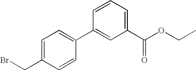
C1=C(CBr)C=CC(C2=CC(C(OCC)=O)=CC=C2)=C1
